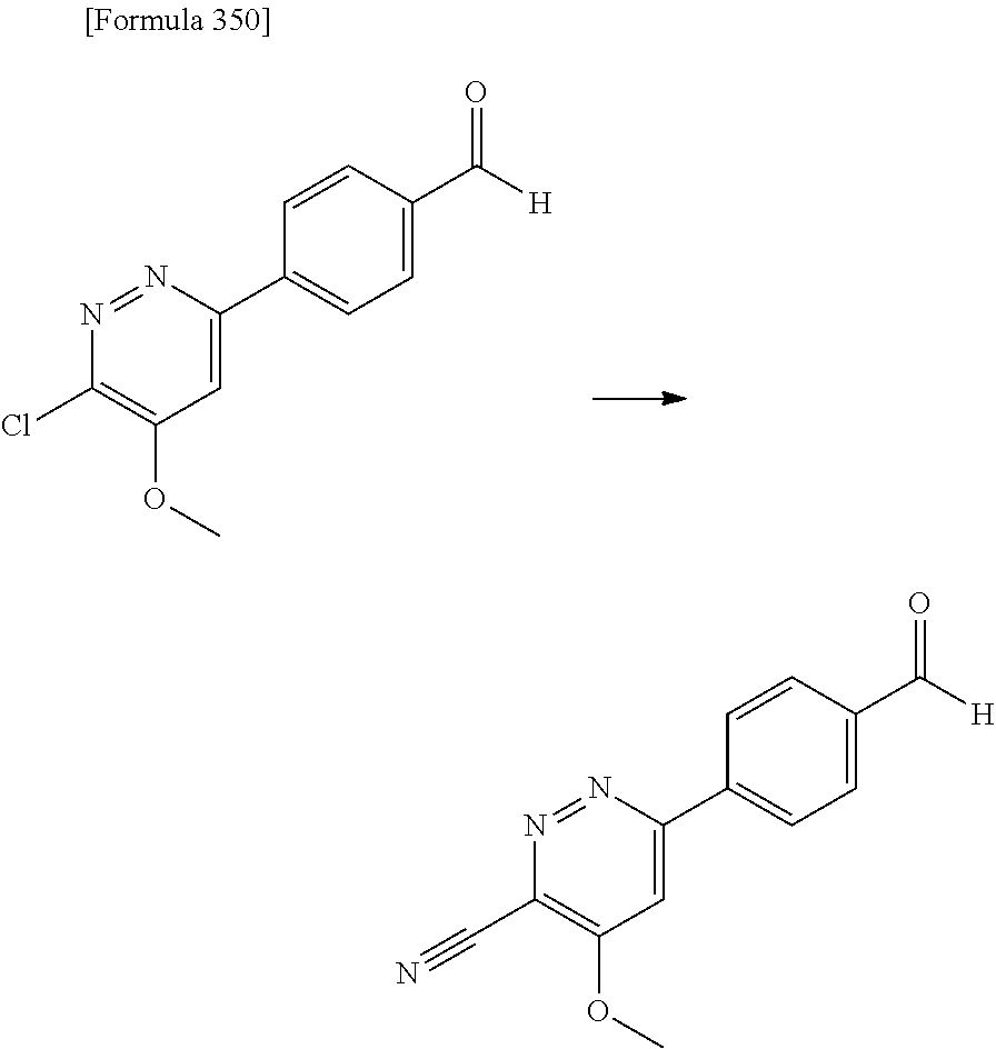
C1=C(C2=CC=C(C([H])=O)C=C2)N=NC(Cl)=C1OC.C1=C(C2=CC=C(C([H])=O)C=C2)N=NC(C#N)=C1OC
